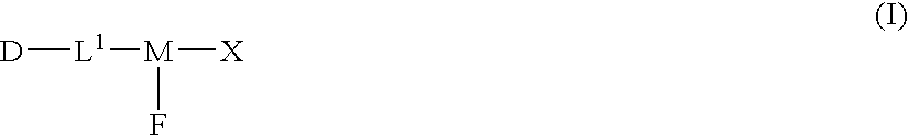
[L1]([D])[M]([X])F
